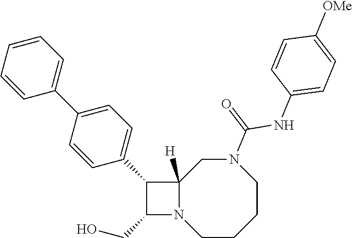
C1CCCN(C(=O)NC2=CC=C([OMe])C=C2)CC2([H])N1C(CO)C2C1=CC=C(C2=CC=CC=C2)C=C1
